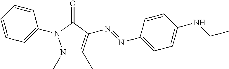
N1(C)C(C)=C(N=NC2=CC=C(NCC)C=C2)C(=O)N1C1=CC=CC=C1
